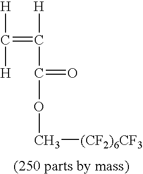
[H]C([H])=C([H])C(OC[(CF2)6CF3])=O
